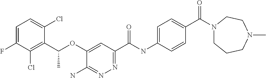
C1=C(F)C(Cl)=C(C(OC2=CC(C(NC3=CC=C(C(N4CCCN(C)CC4)=O)C=C3)=O)=NN=C2N)C)C(Cl)=C1
